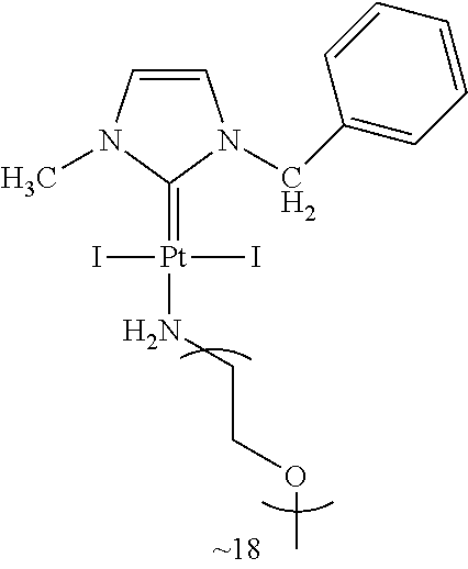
C1=CN(C)C(=[Pt](I)(I)NCCOC)N1CC1=CC=CC=C1
